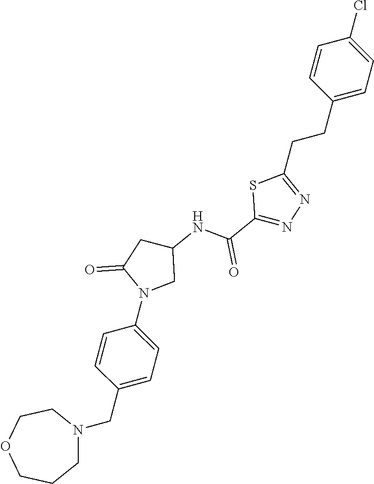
C1=CC(CCC2=NN=C(C(NC3CC(=O)N(C4=CC=C(CN5CCCOCC5)C=C4)C3)=O)S2)=CC=C1Cl
